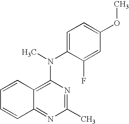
C12=C(N(C)C3=CC=C(OC)C=C3F)N=C(C)N=C1C=CC=C2
